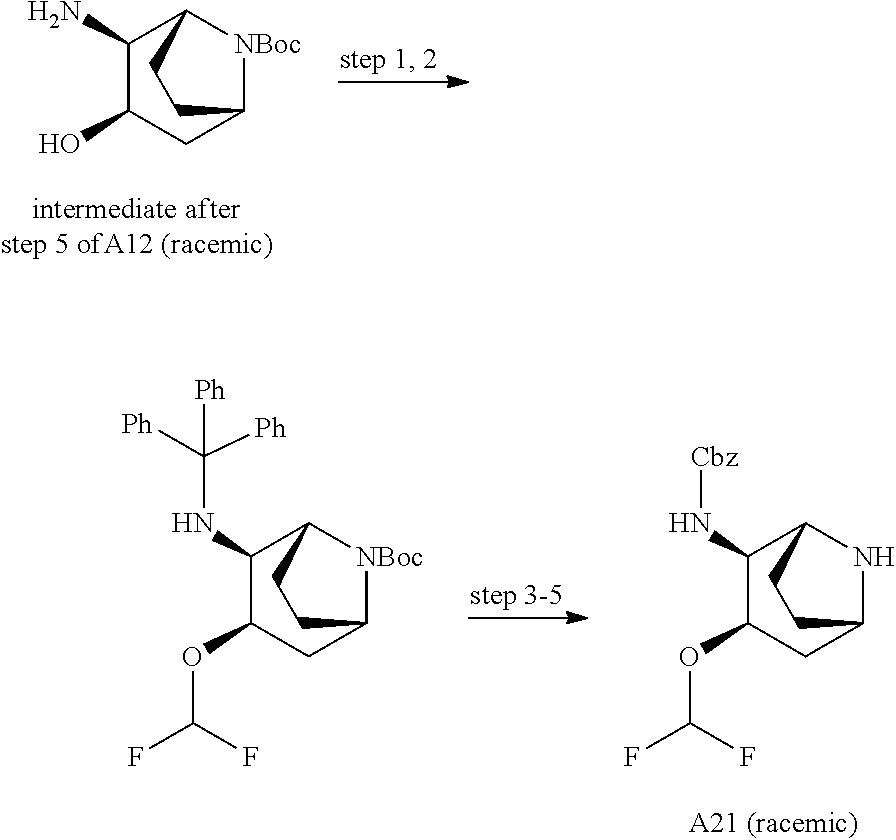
C1(N)C(O)CC2[NBoc]C1CC2.C1(NC([Ph])([Ph])[Ph])C(OC(F)F)CC2[NBoc]C1CC2.C1(N[Cbz])C(OC(F)F)CC2NC1CC2
